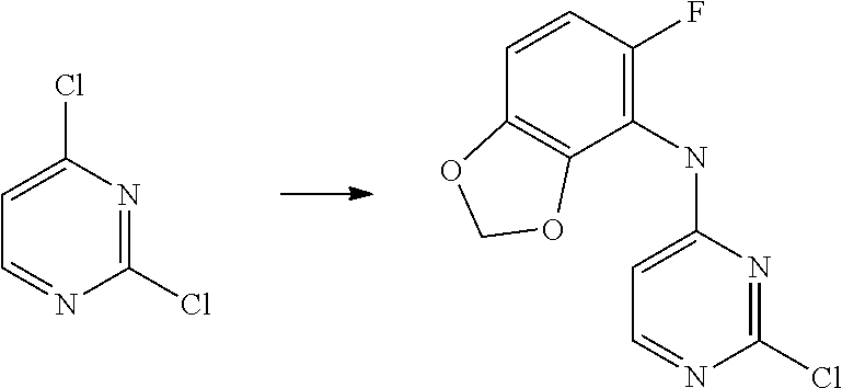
C1(Cl)=CC=NC(Cl)=N1.C1(NC2=C(F)C=CC3=C2OCO3)=CC=NC(Cl)=N1
